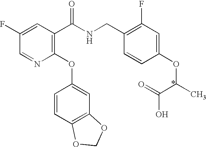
C1(F)=CC(C(NCC2=C(F)C=C(OC(C)C(=O)O)C=C2)=O)=C(OC2=CC3=C(C=C2)OCO3)N=C1
